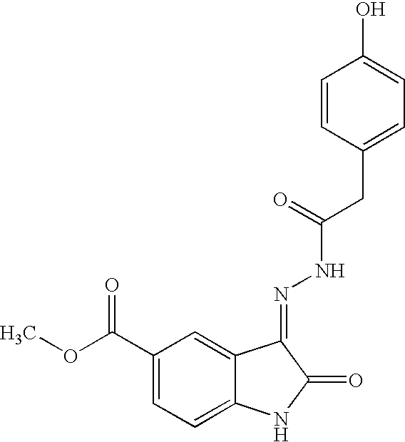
C1=CC(CC(NN=C2C3=CC(C(OC)=O)=CC=C3NC2=O)=O)=CC=C1O
